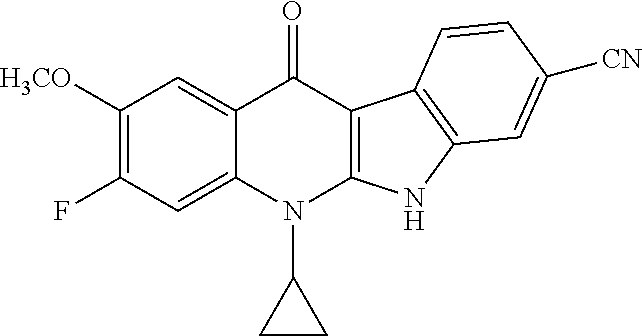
C1([H3CO])=C(F)C=C2C(=C1)C(=O)C1=C(N2C2CC2)NC2=C1C=CC([CN])=C2
